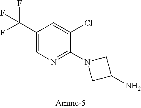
C1(C(F)(F)F)=CN=C(N2CC(N)C2)C(Cl)=C1
